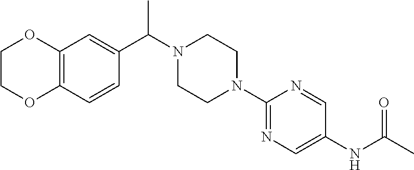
C12=C(C=CC(C(N3CCN(C4=NC=C(NC(C)=O)C=N4)CC3)C)=C1)OCCO2
